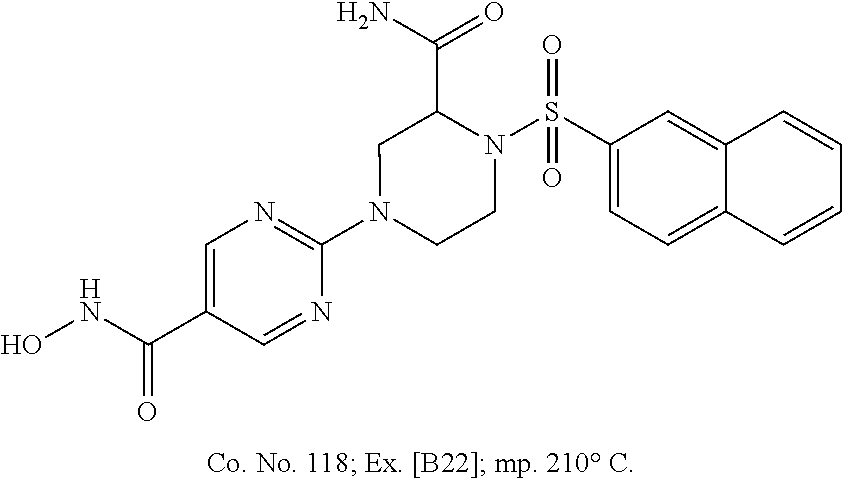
N1(C2=NC=C(C(NO)=O)C=N2)CCN(S(C2=CC=C3C(=C2)C=CC=C3)(=O)=O)C(C(N)=O)C1
